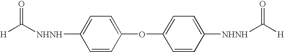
[H]C([NHNH]C1=CC=C(OC2=CC=C([NHNH]C([H])=O)C=C2)C=C1)=O
